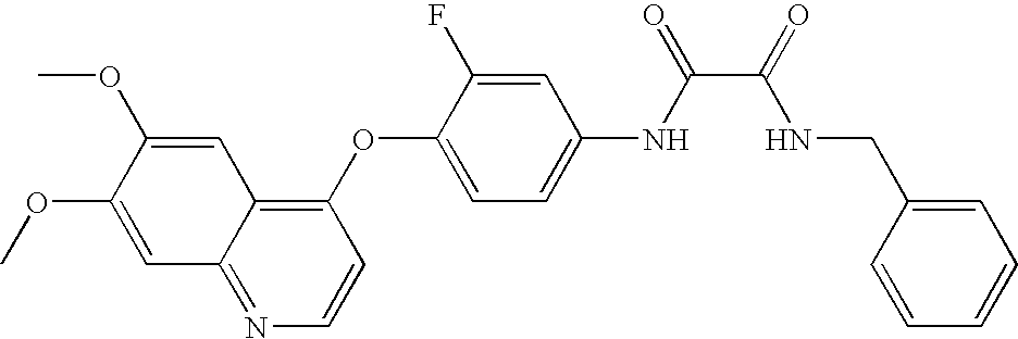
C1(OC2=CC=C(NC(C(=O)NCC3=CC=CC=C3)=O)C=C2F)=C2C(=NC=C1)C=C(OC)C(OC)=C2
